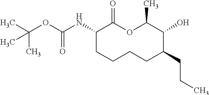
C1(NC(OC(C)(C)C)=O)CCCCC(CCC)C(O)C(C)OC1=O
